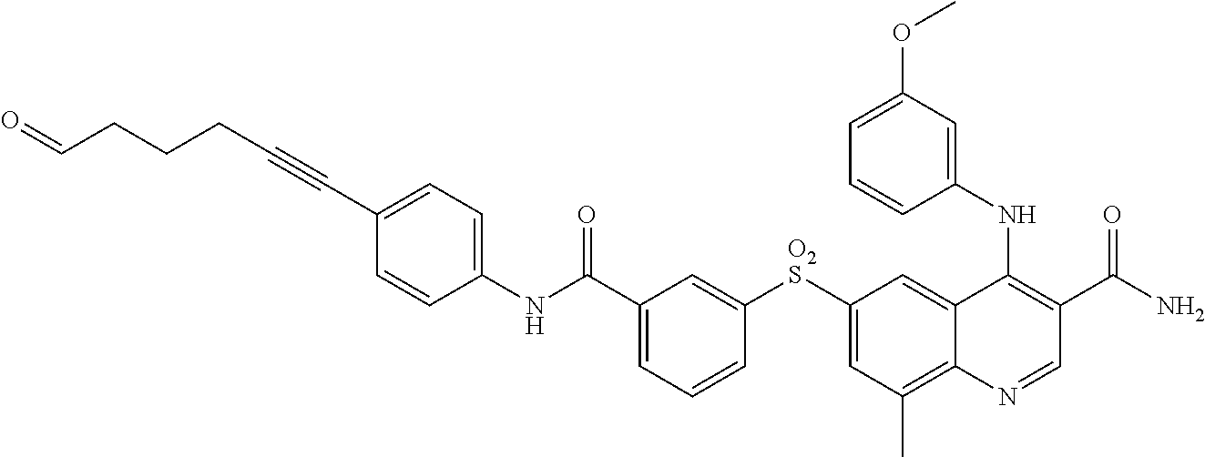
C1(NC(C2=CC=CC([O2S]C3=CC(C)=C4C(=C3)C(NC3=CC(OC)=CC=C3)=C(C(N)=O)C=N4)=C2)=O)=CC=C(C#CCCCC=O)C=C1
